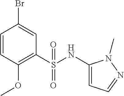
C1(NS(C2=C(OC)C=CC(Br)=C2)(=O)=O)=CC=NN1C
